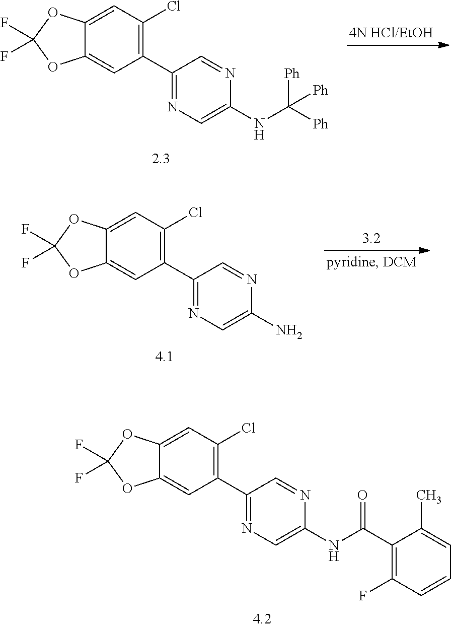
C1=C2C(=CC(C3=NC=C(NC([Ph])([Ph])[Ph])N=C3)=C1Cl)OC(F)(F)O2.C1=C2C(=CC(C3=NC=C(N)N=C3)=C1Cl)OC(F)(F)O2.C1=C2C(=CC(C3=NC=C(NC(C4=C(F)C=CC=C4C)=O)N=C3)=C1Cl)OC(F)(F)O2
